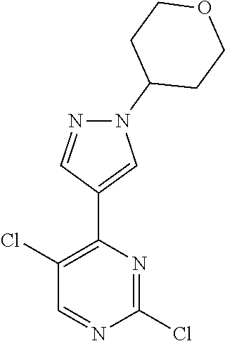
C1CC(N2N=CC(C3=C(Cl)C=NC(Cl)=N3)=C2)CCO1
